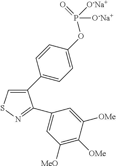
C1(C2=CC=C(OP([O-Na+])([O-Na+])=O)C=C2)=CSN=C1C1=CC([MeO])=C([OMe])C([OMe])=C1
